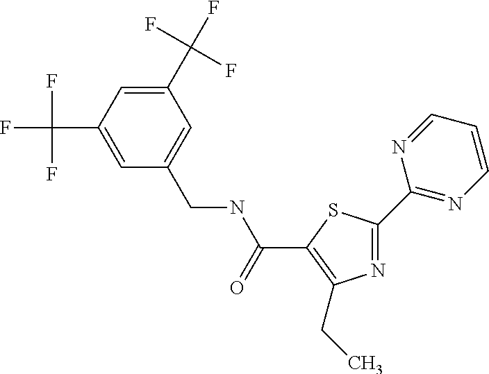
N1=C(C2=NC=CC=N2)SC(C(NCC2=CC(C(F)(F)F)=CC(C(F)(F)F)=C2)=O)=C1CC
